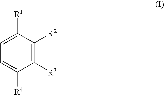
C1([R3])=C([R2])C([R1])=CC=C1[R4]
